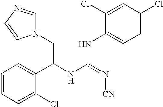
N1(CC(NC(=N[CN])NC2=CC=C(Cl)C=C2Cl)C2=CC=CC=C2Cl)C=NC=C1
